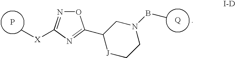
P.C[X]C1=NOC(C2[J]CCN(BC)C2)=N1.[Q]
